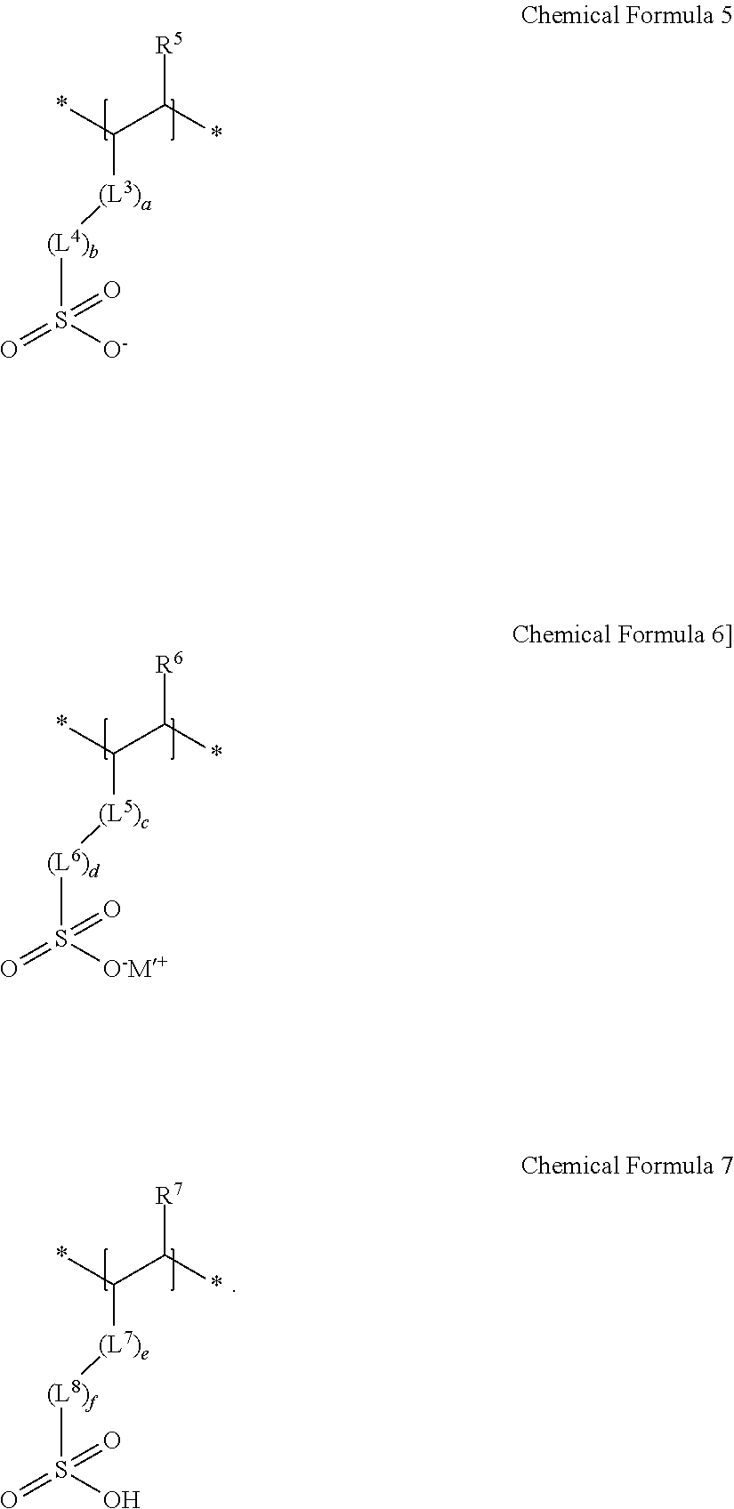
*C(C(*)[R5])[(L3)a][(L4)b]S([O-])(=O)=O.*C(C(*)[R6])[(L5)c][(L6)d]S([O-M+])(=O)=O.*C(C(*)[R7])[(L7)e][(L8)f]S(O)(=O)=O
